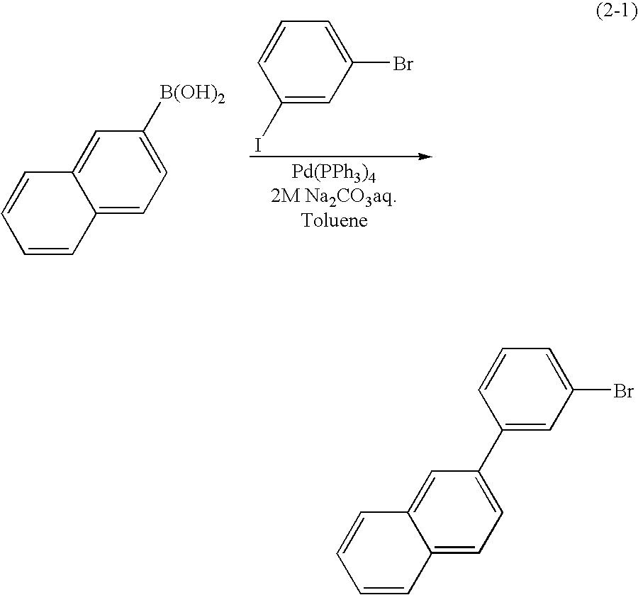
C12=CC=C([B(OH)2])C=C1C=CC=C2.C1(I)=CC(Br)=CC=C1.C12=CC=C(C3=CC(Br)=CC=C3)C=C1C=CC=C2
